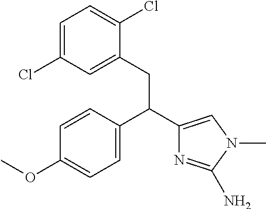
C1=CC(C(C2=CN(C)C(N)=N2)CC2=CC(Cl)=CC=C2Cl)=CC=C1OC
